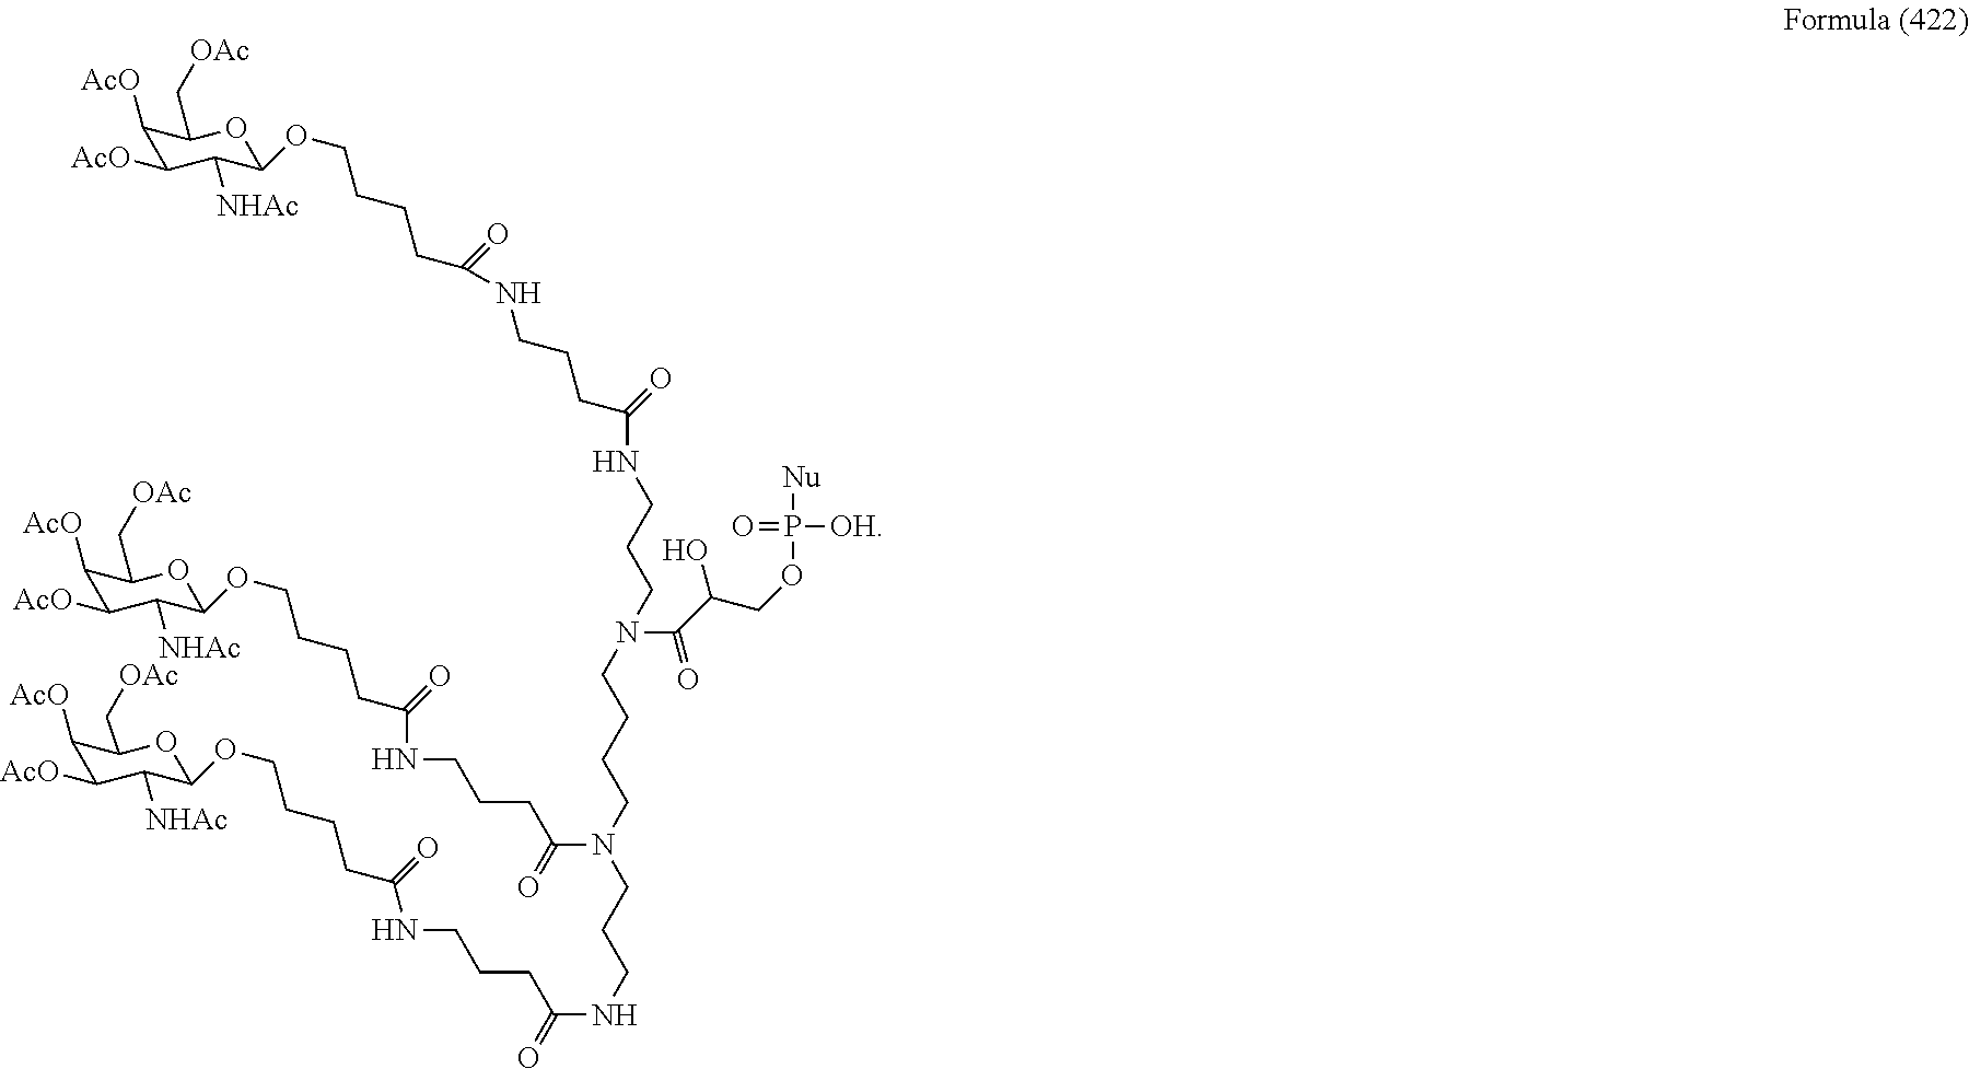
C(CCCN(CCCNC(CCCNC(=O)CCCCOC1C([NHAc])C([AcO])C([AcO])C(C[OAc])O1)=O)C(CCCNC(=O)CCCCOC1C([NHAc])C([AcO])C([AcO])C(C[OAc])O1)=O)N(CCCNC(=O)CCCNC(CCCCOC1C([NHAc])C([AcO])C([AcO])C(C[OAc])O1)=O)C(=O)C(COP([Nu])([OH])=O)O
